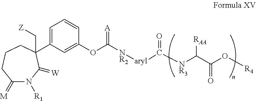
C1(=[M])N([R1])C(=[W])C(C[Z])(C2=CC=CC(OC([NR2][aryl]C([NR3]C(C(O[R4])=O)[RAA])=O)=[A])=C2)CCC1
